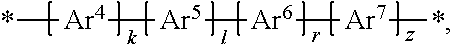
*[Ar4][Ar5][Ar6][Ar7]*
